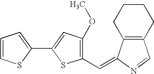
C1=CSC(C2=CC(OC)=C(C=C3C4=C(C=N3)CCCC4)S2)=C1
